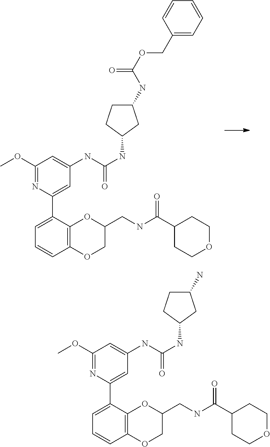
C1=C(C2=CC(NC(NC3CC(NC(=O)OCC4=CC=CC=C4)CC3)=O)=CC(OC)=N2)C2=C(C=C1)OCC(CNC(C1CCOCC1)=O)O2.C1=C(C2=CC(NC(NC3CC(N)CC3)=O)=CC(OC)=N2)C2=C(C=C1)OCC(CNC(C1CCOCC1)=O)O2
